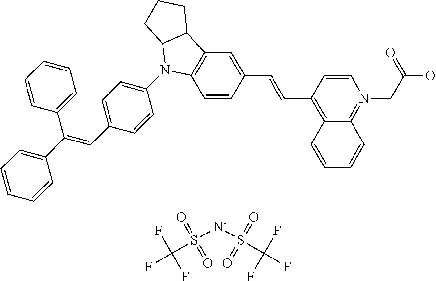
C1=CC(C=CC2=C3C(=N(CC(O)=O)C=C2)C=CC=C3)=CC2=C1N(C1=CC=C(C=C(C3=CC=CC=C3)C3=CC=CC=C3)C=C1)C1C2CCC1.S([N-]S(=O)(C(F)(F)F)=O)(=O)(=O)C(F)(F)F
